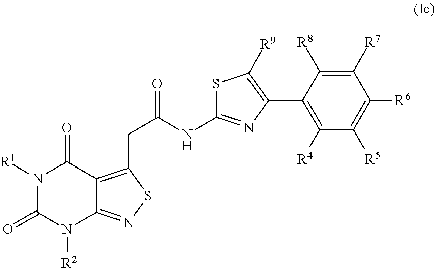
N1([R1])C(=O)N([R2])C2=NSC(CC(NC3=NC(C4=C([R4])C([R5])=C([R6])C([R7])=C4[R8])=C([R9])S3)=O)=C2C1=O
